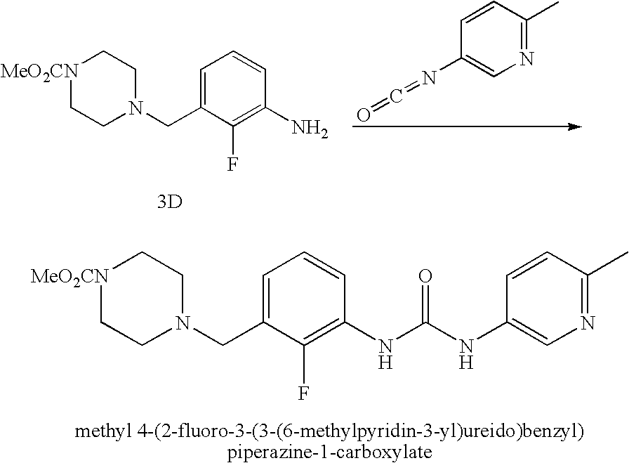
[MeO2CN]1CCN(CC2=CC=CC(N)=C2F)CC1.[3D].C1=CC(C)=NC=C1N=C=O.[MeO2CN]1CCN(CC2=CC=CC(NC(NC3=CN=C(C)C=C3)=O)=C2F)CC1
